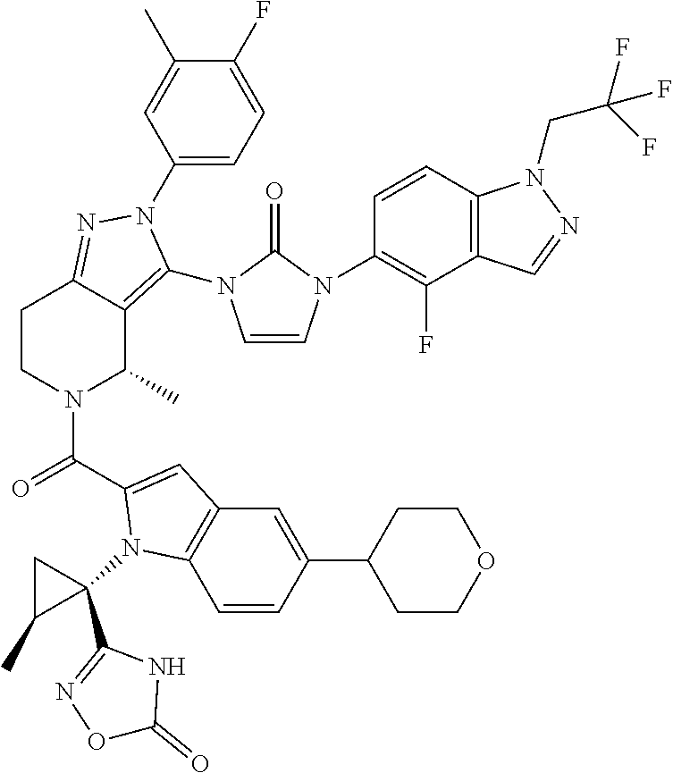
C1(F)=CC=C(N2C(N3C=CN(C4=C(F)C5=C(C=C4)N(CC(F)(F)F)N=C5)C3=O)=C3C(C)N(C(=O)C4=CC5=C(C=CC(C6CCOCC6)=C5)N4C4(C5=NOC(=O)N5)CC4C)CCC3=N2)C=C1C
